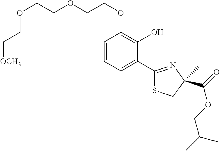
C1=CC=C(C2=NC(C(=O)OCC(C)C)(C)CS2)C(O)=C1OCCOCCOCC[OCH3]
